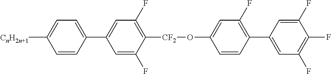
C1=C(F)C([CF2]OC2=CC(F)=C(C3=CC(F)=C(F)C(F)=C3)C=C2)=C(F)C=C1C1=CC=C([CnH2n+1])C=C1
